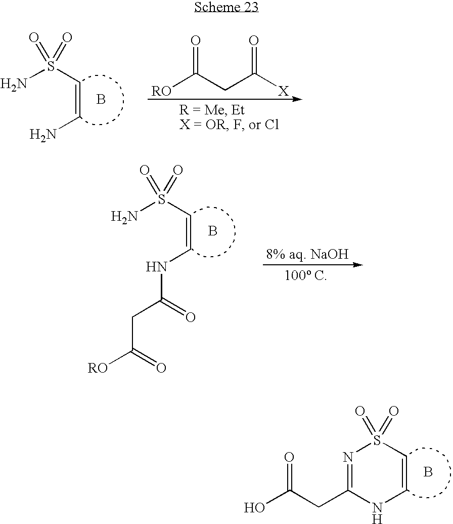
NS(C=CN)(=O)=O.B.[RO]C(CC([X])=O)=O.B.NS(C=CNC(CC([RO])=O)=O)(=O)=O.B.N1=C(CC(O)=O)NC=CS1(=O)=O
